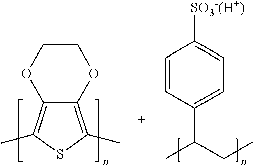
C1COC2=C(C)SC(C)=C2O1.C1=CC(C(CC)C)=CC=C1[SO3-(H+)]
